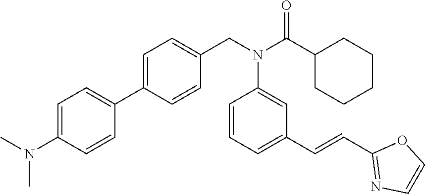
C1=C(N(C)C)C=CC(C2=CC=C(CN(C(C3CCCCC3)=O)C3=CC(C=CC4=NC=CO4)=CC=C3)C=C2)=C1
